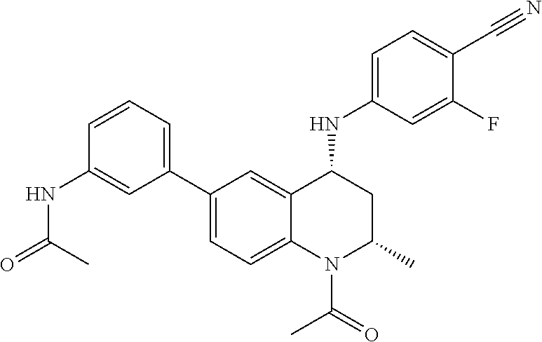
C1(NC2CC(C)N(C(C)=O)C3=CC=C(C4=CC=CC(NC(C)=O)=C4)C=C23)=CC=C(C#N)C(F)=C1
